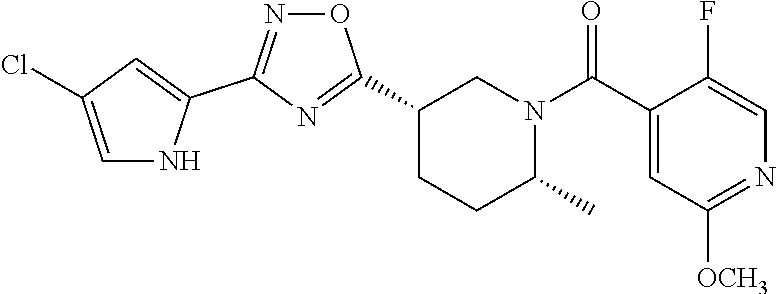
C1(C2=NC(C3=CC(Cl)=CN3)=NO2)CCC(C)N(C(C2=CC([OCH3])=NC=C2F)=O)C1
